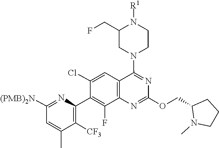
N1=C(OCC2N(C)CCC2)N=C(N2CC(CF)N([R1])CC2)C2=C1C(F)=C(C1=C([CF3])C(C)=CC([(PMB)2N])=N1)C(Cl)=C2
